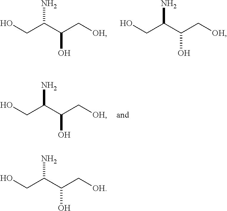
C(C(C(C[OH])O)N)O.C(C(C(C[OH])O)N)O.C(C(C(C[OH])O)N)O.C(C(C(C[OH])O)N)O
